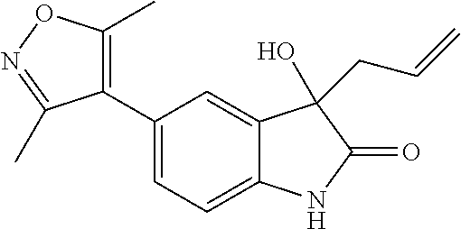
C1=C(C2=C(C)ON=C2C)C=C2C(=C1)NC(=O)C2(O)CC=C
